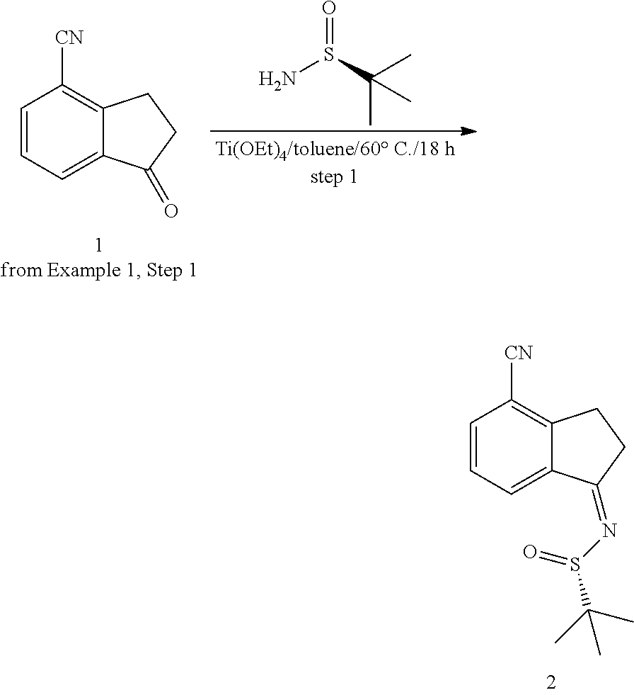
C1=CC=C2C(=C1[CN])CCC2=O.O=S(C(C)(C)C)N.C1=CC=C2C(=C1[CN])CCC2=NS(=O)C(C)(C)C
